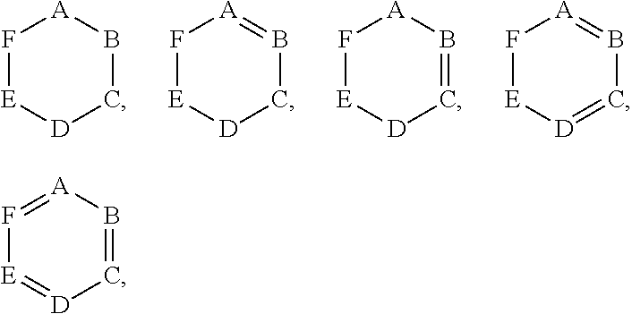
[E]1[D]CB[A]F1.[E]1[D]CB=[A]F1.[E]1[D]C=B[A]F1.[E]1[D]=CB=[A]F1.[E]1=[D]C=B[A]=F1
